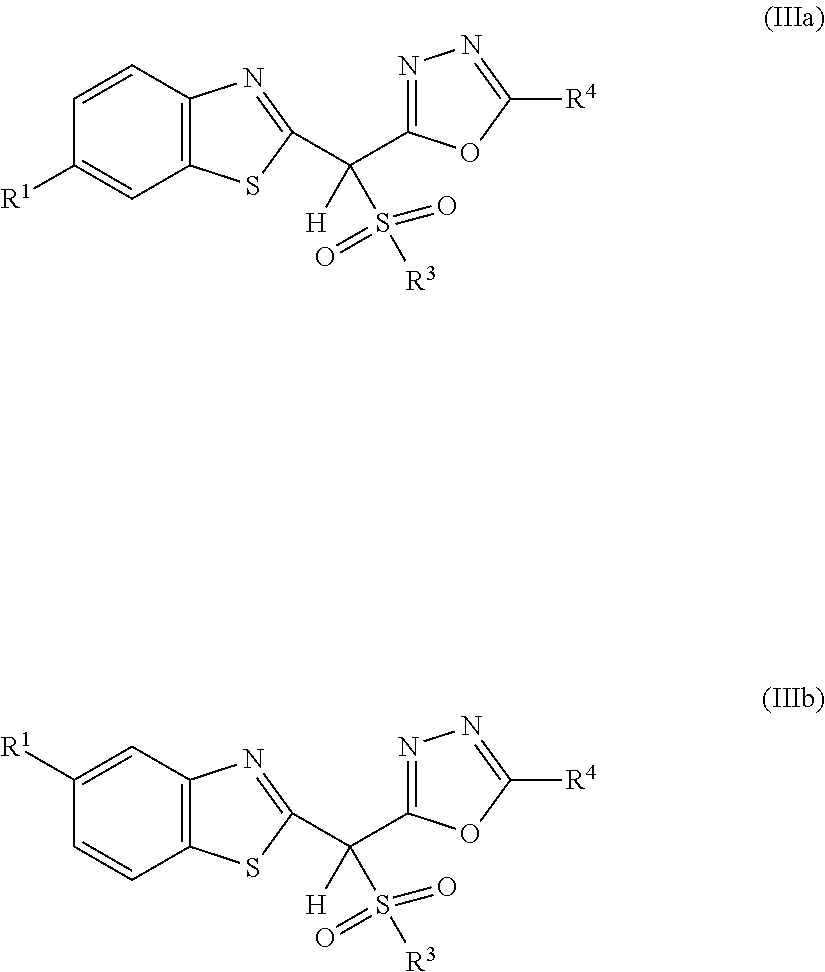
C12=C(N=C(C(C3=NN=C([R4])O3)([H])S([R3])(=O)=O)S1)C=CC([R1])=C2.C12=C(N=C(C(C3=NN=C([R4])O3)([H])S([R3])(=O)=O)S1)C=C([R1])C=C2
